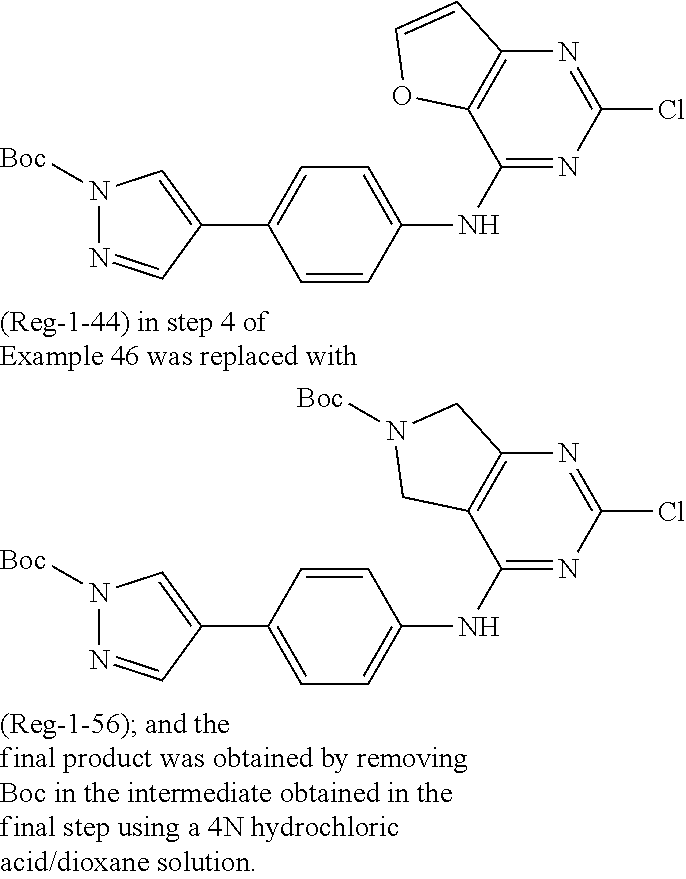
C1(NC2=CC=C(C3=CN([Boc])N=C3)C=C2)=NC(Cl)=NC2=C1OC=C2.C1(NC2=CC=C(C3=CN([Boc])N=C3)C=C2)=NC(Cl)=NC2=C1CN([Boc])C2
